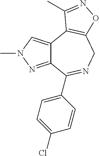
C12=NN(C)C=C1C1=C(ON=C1C)CN=C2C1=CC=C(Cl)C=C1
